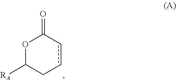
O1C([RA])CccC1=O
